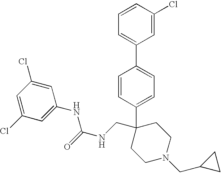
C1=C(C2(CNC(NC3=CC(Cl)=CC(Cl)=C3)=O)CCN(CC3CC3)CC2)C=CC(C2=CC=CC(Cl)=C2)=C1
